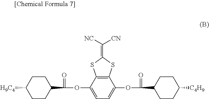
C12=C(SC(=C([NC])[CN])S1)C(OC(C1CCC([H9C4])CC1)=O)=CC=C2OC(C1CCC([C4H9])CC1)=O
